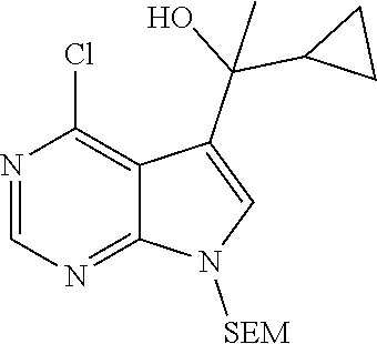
N1=CN=C2C(=C1Cl)C(C(C1CC1)(O)C)=CN2[SEM]
